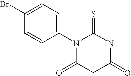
S=C1NC(=O)CC(=O)N1C1=CC=C(Br)C=C1
